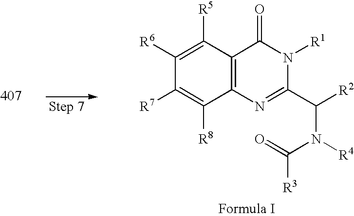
N1=C(C([R2])N([R4])C(=O)[R3])N([R1])C(=O)C2=C1C([R8])=C([R7])C([R6])=C2[R5]
